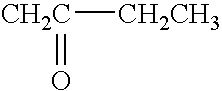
[CH2CH3][CH2C]=O
